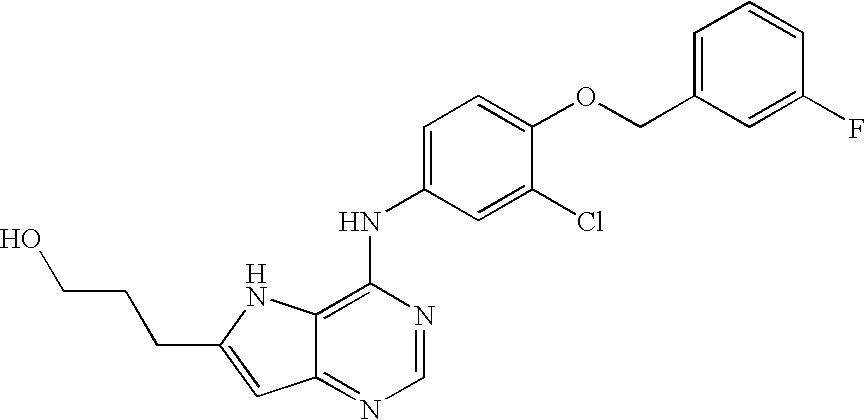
C1=C(COC2=CC=C(NC3=C4C(=NC=N3)C=C(CCCO)N4)C=C2Cl)C=C(F)C=C1
